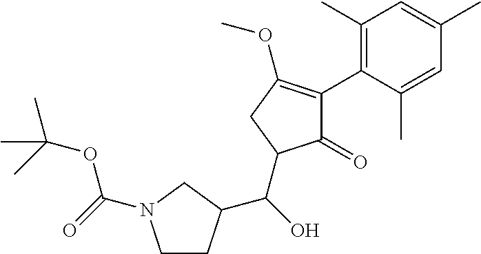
C1(=O)C(C2=C(C)C=C(C)C=C2C)=C(OC)CC1C(C1CCN(C(OC(C)(C)C)=O)C1)O
